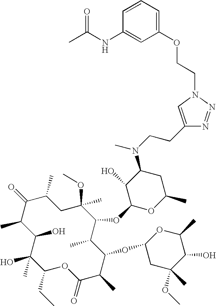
C1(O)C(C)C(=O)C(C)CC(C)(OC)C(OC2OC(C)CC(N(CCC3=CN(CCOC4=CC=CC(NC(C)=O)=C4)N=N3)C)C2O)C(C)C(OC2CC(OC)(C)C(O)C(C)O2)C(C)C(=O)OC(CC)C1(O)C
